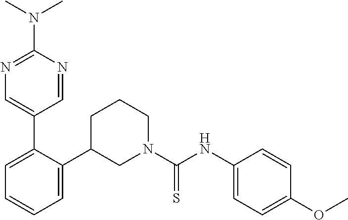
C1=C(C2=CN=C(N(C)C)N=C2)C(C2CN(C(NC3=CC=C(OC)C=C3)=S)CCC2)=CC=C1
